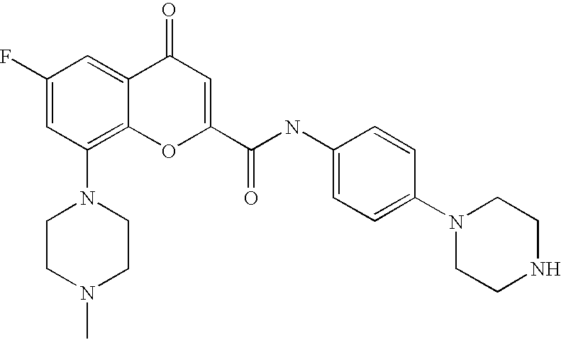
C1(F)=CC(N2CCN(C)CC2)=C2C(=C1)C(=O)C=C(C(NC1=CC=C(N3CCNCC3)C=C1)=O)O2
